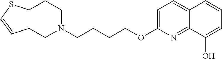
C1N(CCCCOC2=CC=C3C(=N2)C(O)=CC=C3)CCC2=C1C=CS2
